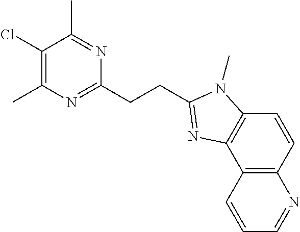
CC1=C(Cl)C(C)=NC(CCC2=NC3=C(C=CC4=C3C=CC=N4)N2C)=N1
